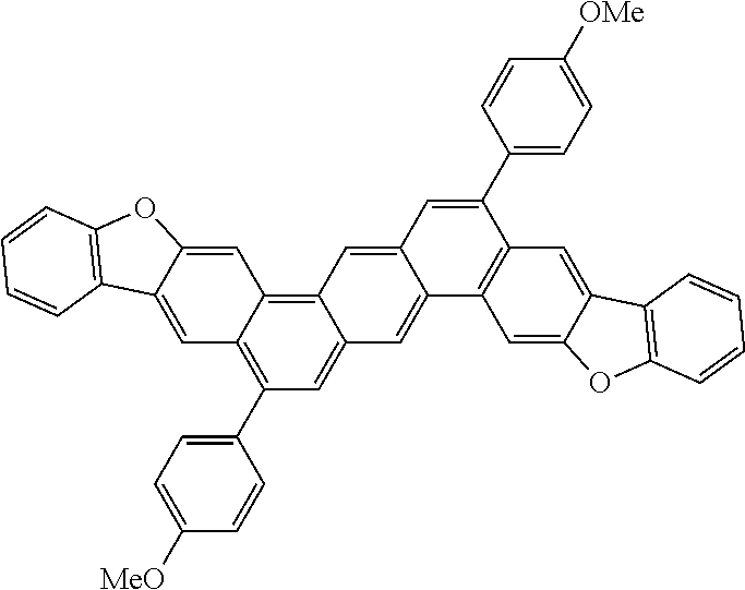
C1=C2C(=CC3=C4C(=CC(C5=CC=C([MeO])C=C5)=C13)C=C1C(=C4)C=C(C3=CC=C([OMe])C=C3)C3=C1C=C1C(=C3)C3=C(O1)C=CC=C3)OC1=C2C=CC=C1
